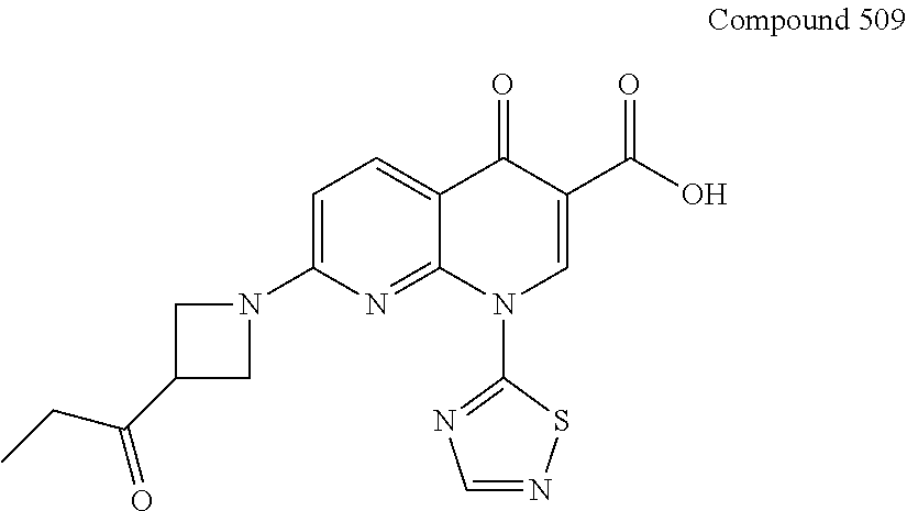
C1=C(N2CC(C(CC)=O)C2)N=C2C(=C1)C(=O)C(C(O)=O)=CN2C1=NC=NS1
